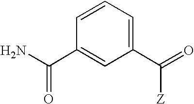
C1=CC=C(C([Z])=O)C=C1C(=O)N
